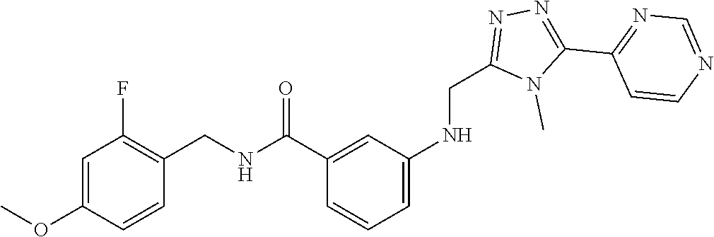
C1(C2=NN=C(CNC3=CC=CC(C(NCC4=C(F)C=C(OC)C=C4)=O)=C3)N2C)=NC=NC=C1
